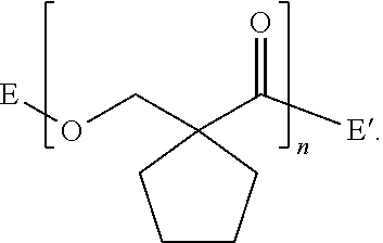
O=C([E])C1(CO[E])CCCC1
